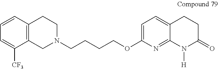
C1=C(OCCCCN2CC3=C(CC2)C=CC=C3[CF3])N=C2C(=C1)CCC(=O)N2[H]
